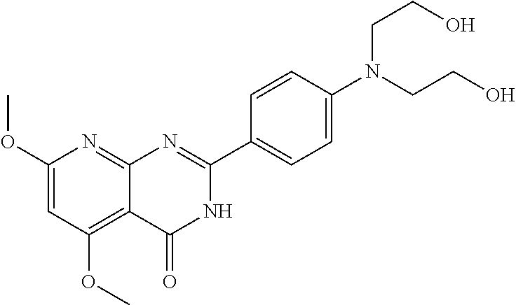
C1(OC)=CC(OC)=C2C(=N1)N=C(C1=CC=C(N(CCO)CCO)C=C1)NC2=O
